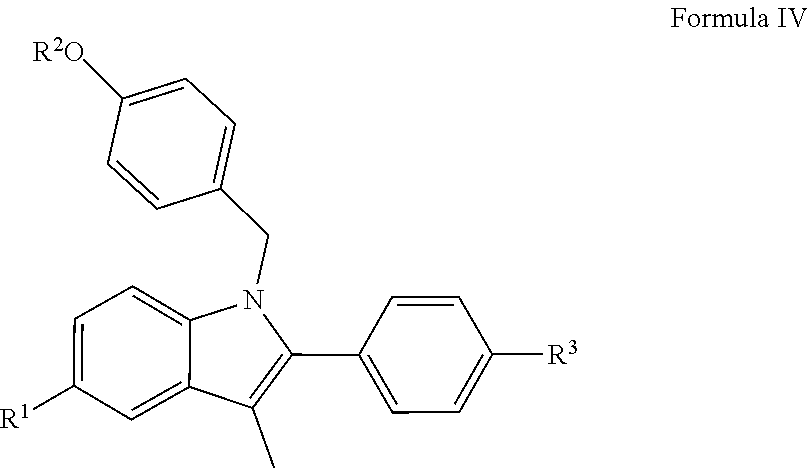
C1=CC([R3])=CC=C1C1=C(C)C2=CC([R1])=CC=C2N1CC1=CC=C([R2O])C=C1
